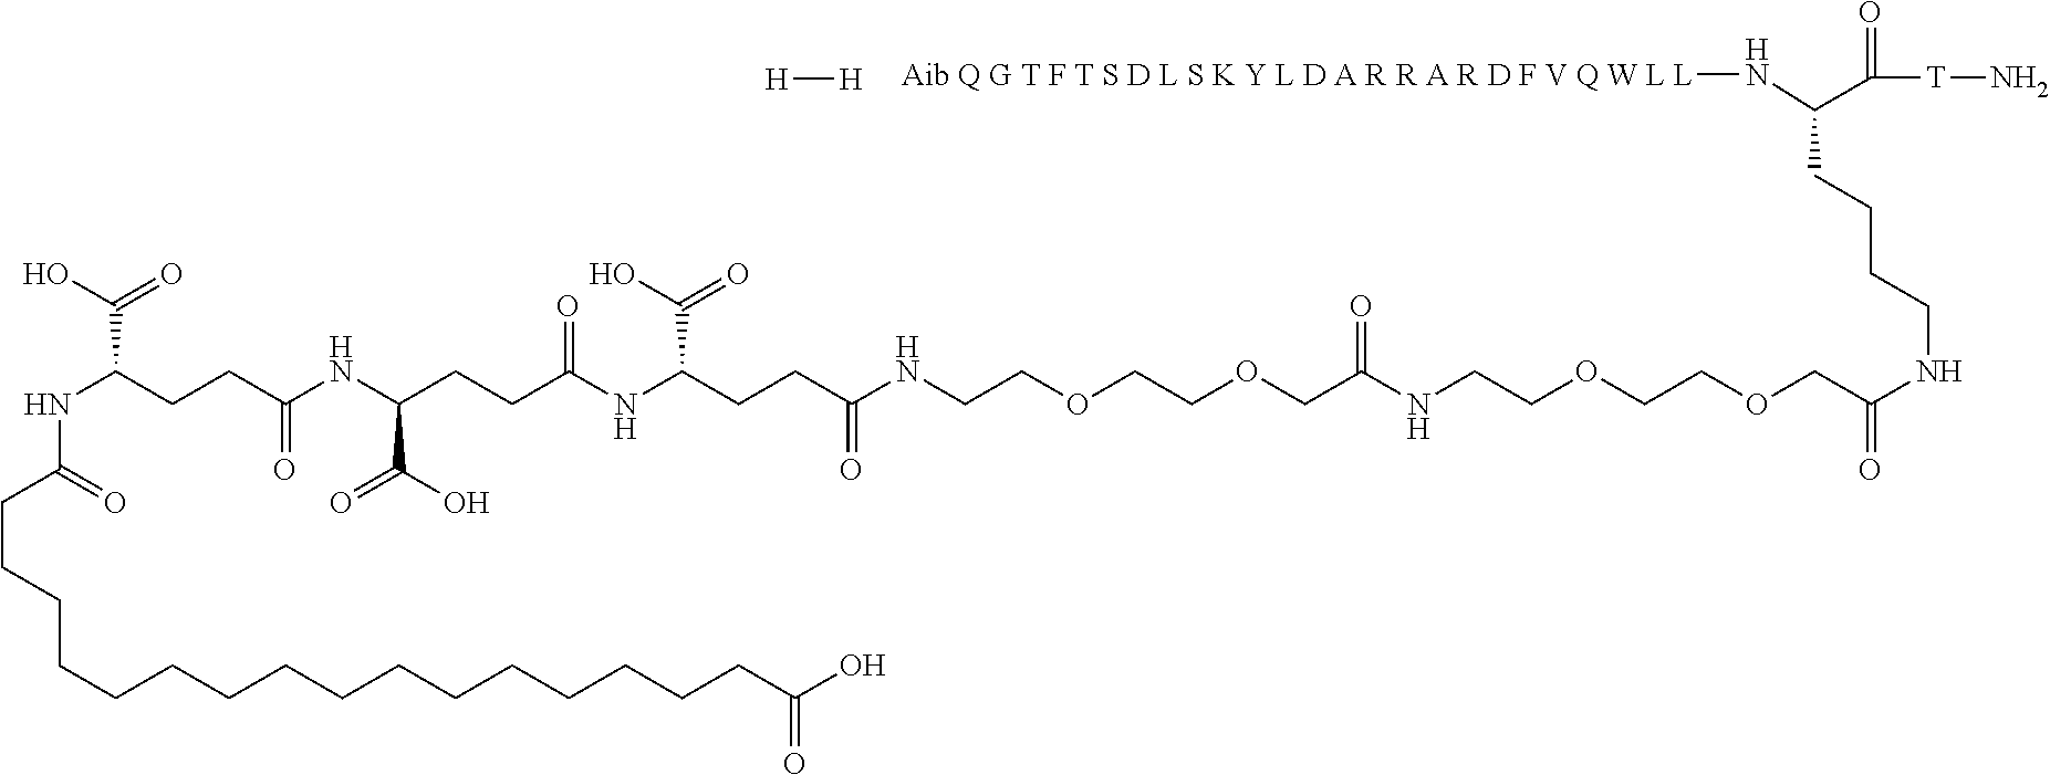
C(CCCCCCCCCCCCC(O)=O)CCCC(=O)NC(CCC(NC(CCC(NC(CCC(NCCOCCOCC(NCCOCCOCC(=O)NCCCCC([H N][Aib Q G T F T S D L S K Y L D A R R A R D F V Q W L L])C([T]N)=O)=O)=O)C(O)=O)=O)C(O)=O)=O)C(O)=O.[H][H]
